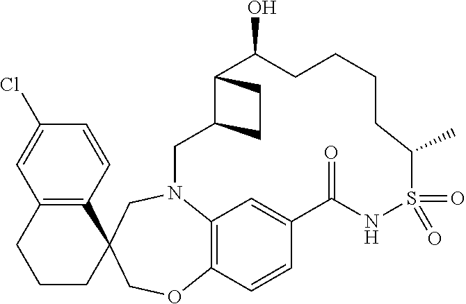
C12=C(C=CC(Cl)=C1)C1(CCC2)COC2=C3N(C1)CC1C(C(O)CCCCC(C)S(=O)(=O)NC(=O)C(=C3)C=C2)CC1
